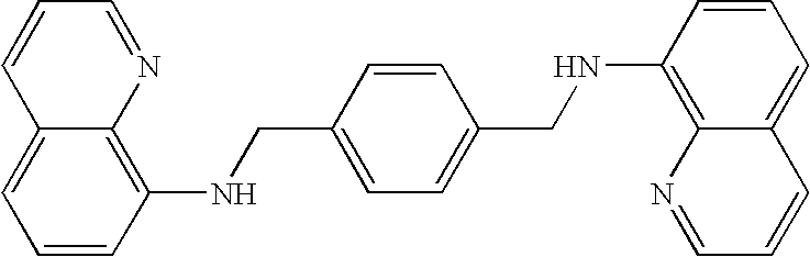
C1=NC2=C(NCC3=CC=C(CNC4=C5C(=CC=C4)C=CC=N5)C=C3)C=CC=C2C=C1
